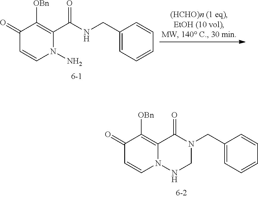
C1(=O)C=CN(N)C(C(NCC2=CC=CC=C2)=O)=C1[OBn].C1(=O)C=CN2C(=C1[OBn])C(=O)N(CC1=CC=CC=C1)CN2
